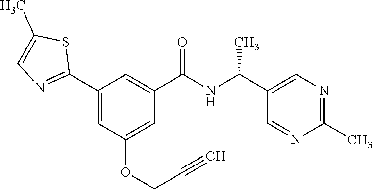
C1(C2=NC=C(C)S2)=CC(OCC#C)=CC(C(NC(C2=CN=C(C)N=C2)C)=O)=C1
